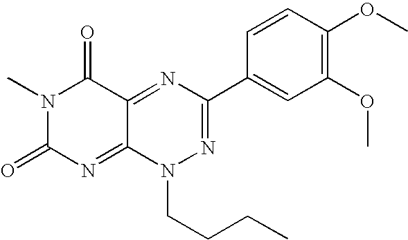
N1(C)C(=O)N=C2C(=NC(C3=CC(OC)=C(OC)C=C3)=NN2CCCC)C1=O
